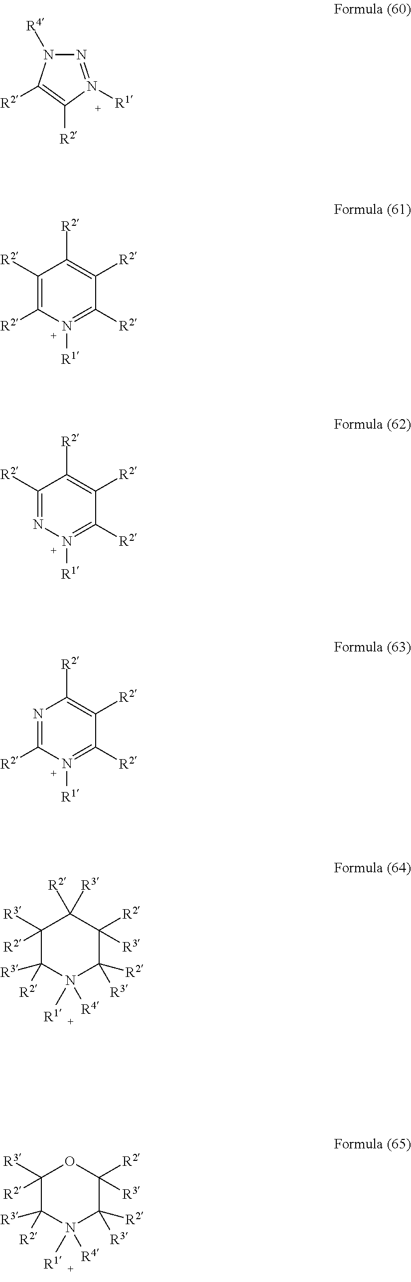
N1=N([R1])C([R2])=C([R2])N1[R4].C1([R2])=C([R2])N([R1])=C([R2])C([R2])=C1[R2].C1([R2])=NN([R1])=C([R2])C([R2])=C1[R2].N1=C([R2])N([R1])=C([R2])C([R2])=C1[R2].C1([R3])([R2])C([R3])([R2])N([R4])([R1])C([R2])([R3])C([R2])([R3])C1([R2])[R3].C1([R3])([R2])C([R3])([R2])N([R4])([R1])C([R2])([R3])C([R2])([R3])O1
